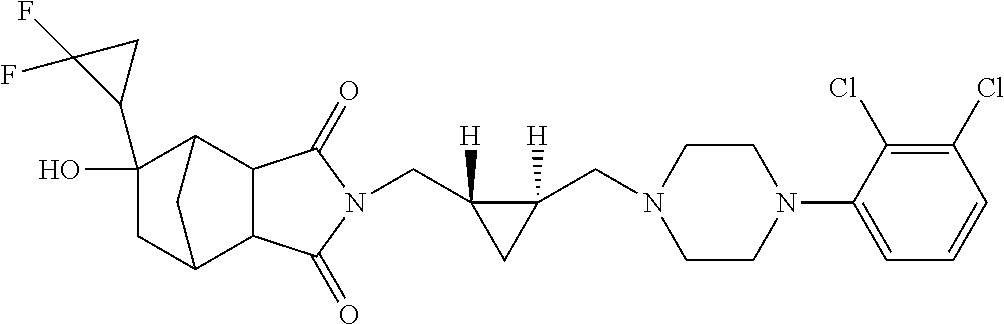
C(C1([H])C(CN2CCN(C3=CC=CC(Cl)=C3Cl)CC2)([H])C1)N1C(=O)C2C3CC(O)(C4CC4(F)F)C(C2C1=O)C3
